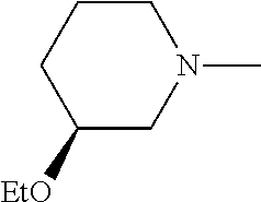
C1([EtO])CN(C)CCC1
